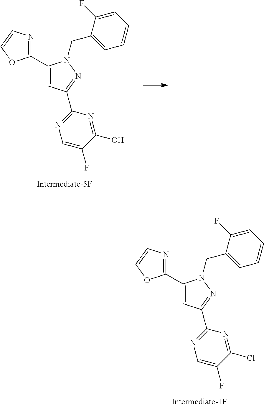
C1(C2=CC(C3=NC=C(F)C(Cl)=N3)=NN2CC2=CC=CC=C2F)=NC=CO1.C1(C2=CC(C3=NC=C(F)C(O)=N3)=NN2CC2=CC=CC=C2F)=NC=CO1
